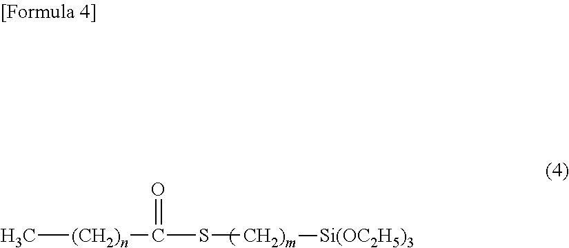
C[(CH2)n]C(S[CH2)m][Si(OC2H5)3])=O
